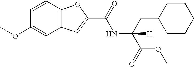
C1(OC)=CC2=C(C=C1)OC(C(NC(C(OC)=O)(CC1CCCCC1)[H])=O)=C2
